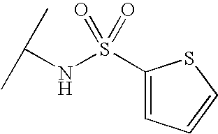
S(NC(C)C)(=O)(=O)C1=CC=CS1
